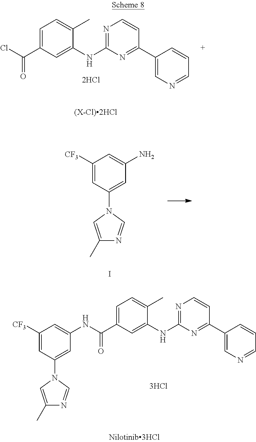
C1=C(C(Cl)=O)C=C(NC2=NC=CC(C3=CN=CC=C3)=N2)C(C)=C1.[(X-Cl)2HCl].C1([CF3])=CC(N2C=NC(C)=C2)=CC(N)=C1.I.[3HCl].C1=C(C(NC2=CC([CF3])=CC(N3C=NC(C)=C3)=C2)=O)C=C(NC2=NC=CC(C3=CN=CC=C3)=N2)C(C)=C1
